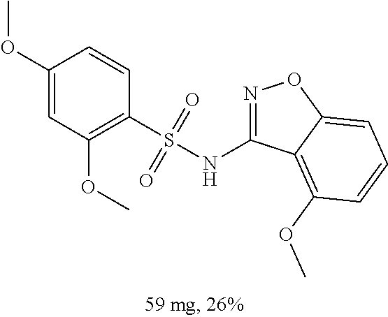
C1(OC)=CC(OC)=C(S(NC2=NOC3=CC=CC(OC)=C23)(=O)=O)C=C1
